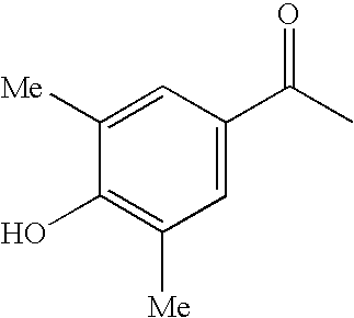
C1([Me])=CC(C(C)=O)=CC([Me])=C1O
